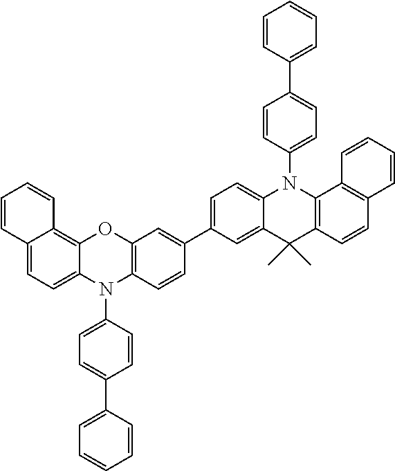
C1=C2C(=CC=C1C1=CC3=C(N(C4=CC=C(C5=CC=CC=C5)C=C4)C4=CC=C5C(=C4O3)C=CC=C5)C=C1)N(C1=CC=C(C3=CC=CC=C3)C=C1)C1=C(C2(C)C)C=CC2=C1C=CC=C2
